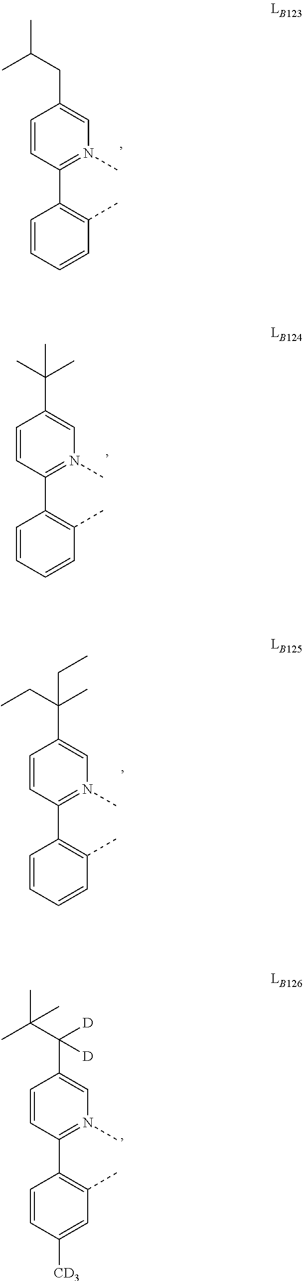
C1=CC(C2=C(C)C=CC=C2)=N(C)C=C1CC(C)C.C1=CC(C2=C(C)C=CC=C2)=N(C)C=C1C(C)(C)C.C1=CC(C2=C(C)C=CC=C2)=N(C)C=C1C(C)(CC)CC.C1=CC(C2=C(C)C=C([CD3])C=C2)=N(C)C=C1C([D])(C(C)(C)C)[D]
